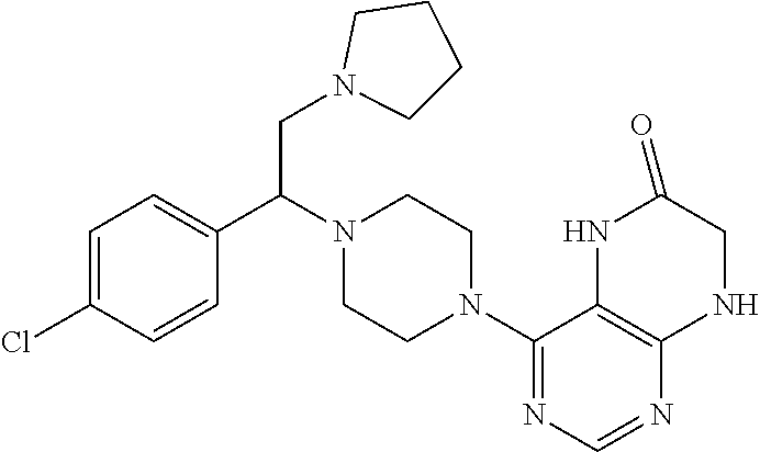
C1=C(Cl)C=CC(C(N2CCN(C3=NC=NC4=C3NC(=O)CN4)CC2)CN2CCCC2)=C1
